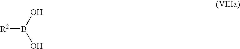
[R2]B(O)O
